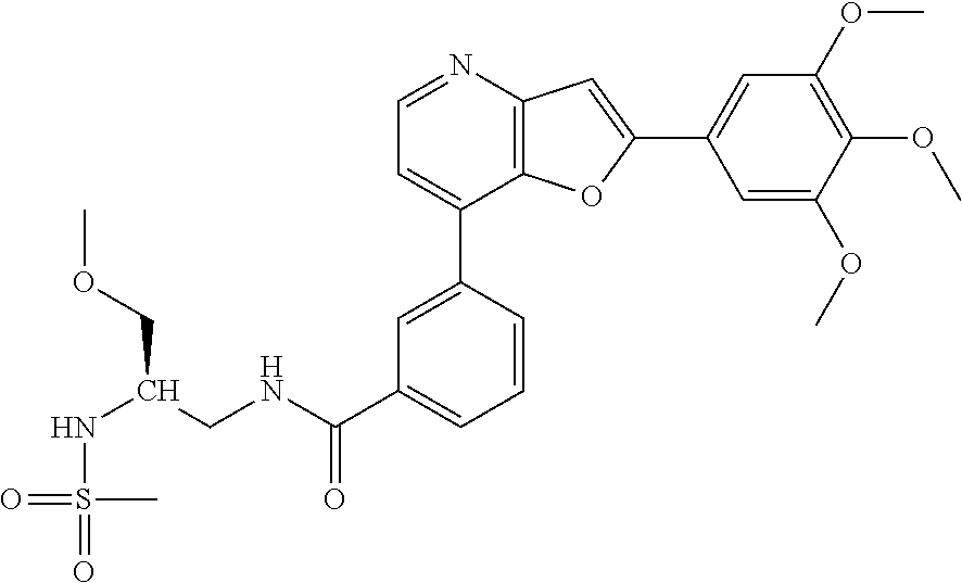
N(C(CNC(C1=CC=CC(C2=CC=NC3=C2OC(C2=CC(OC)=C(OC)C(OC)=C2)=C3)=C1)=O)COC)S(=O)(C)=O
